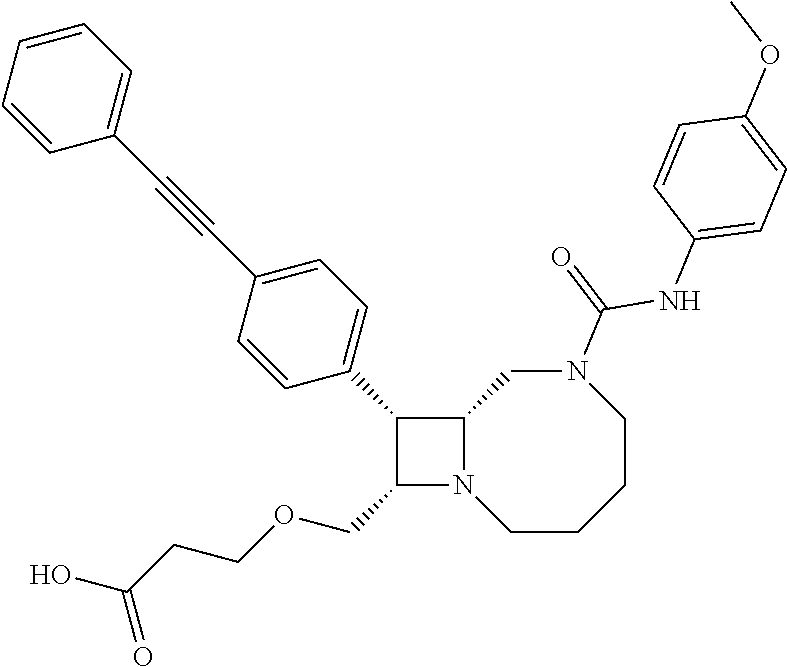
C1(COCCC(O)=O)N2C(C1C1=CC=C(C#CC3=CC=CC=C3)C=C1)CN(C(=O)NC1=CC=C(OC)C=C1)CCCC2
